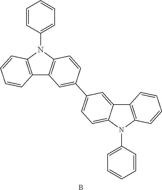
C1=C(N2C3=C(C4=CC(C5=CC6=C(C=C5)N(C5=CC=CC=C5)C5=C6C=CC=C5)=CC=C24)C=CC=C3)C=CC=C1.B
